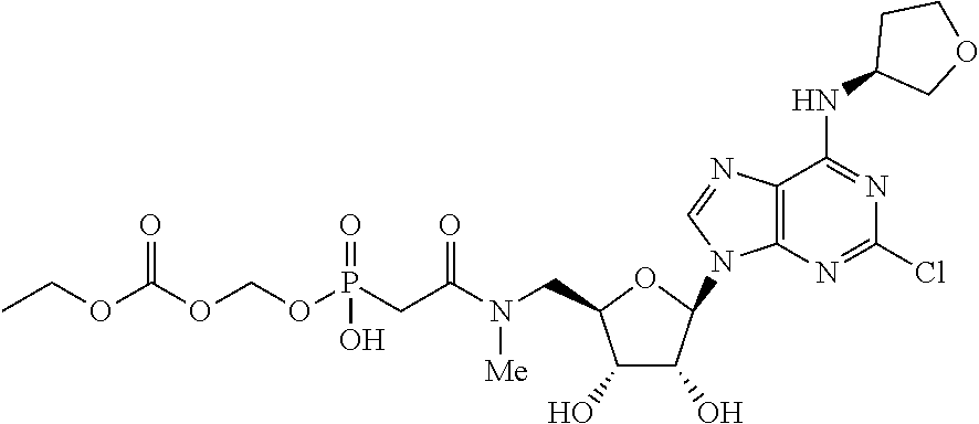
C1(O)C(O)C(N2C3=C(C(NC4COCC4)=NC(Cl)=N3)N=C2)OC1CN(C(CP(OCOC(OCC)=O)(=O)O)=O)[Me]
